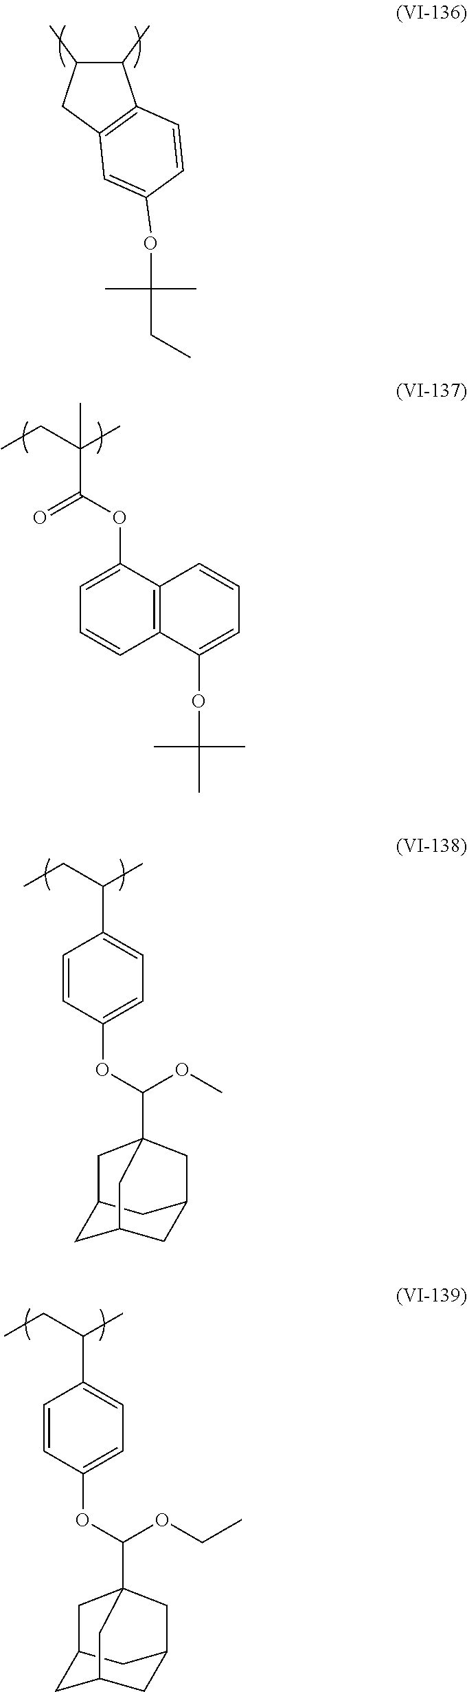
C1(C)C(C)CC2=C1C=CC(OC(C)(C)CC)=C2.CCC(C)(C(=O)OC1=CC=CC2=C1C=CC=C2OC(C)(C)C)C.CCC(C)C1=CC=C(OC(OC)C23CC4CC(CC(C4)C2)C3)C=C1.CCC(C)C1=CC=C(OC(OCC)C23CC4CC(CC(C4)C2)C3)C=C1
